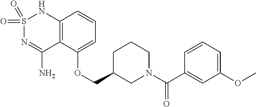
C12=C(C(OCC3CN(C(C4=CC(OC)=CC=C4)=O)CCC3)=CC=C1)C(N)=NS(=O)(=O)N2
